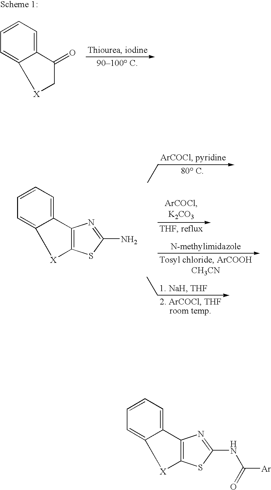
C1=C2C3=C([X]C2=CC=C1)SC(N)=N3.C1=C2C(=O)C[X]C2=CC=C1.C1=C2C3=C([X]C2=CC=C1)SC(NC([Ar])=O)=N3
